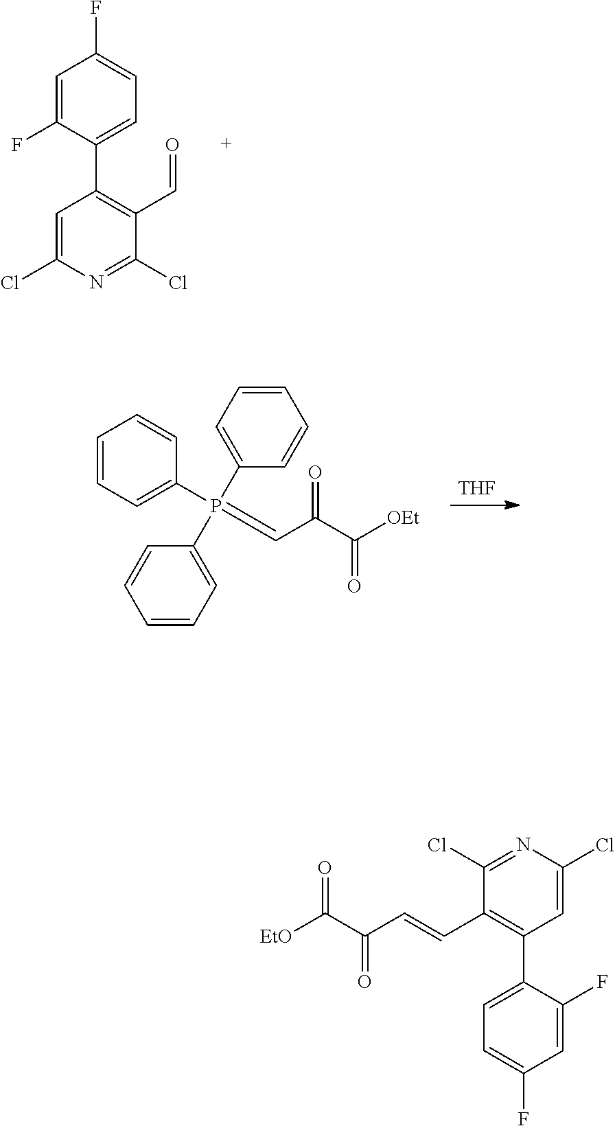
C1(Cl)=CC(C2=CC=C(F)C=C2F)=C(C=O)C(Cl)=N1.[THF].C1=CC=C(P(C2=CC=CC=C2)(C2=CC=CC=C2)=CC(=O)C(=O)[OEt])C=C1.C1(Cl)=CC(C2=CC=C(F)C=C2F)=C(C=CC(C([EtO])=O)=O)C(Cl)=N1
